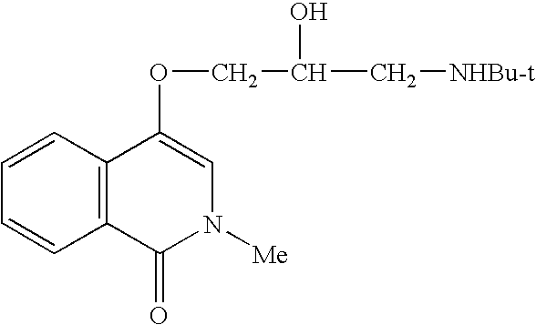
C1=CC2=C(C=C1)C(OCC(O)C[NHBu-t])=CN([Me])C2=O
